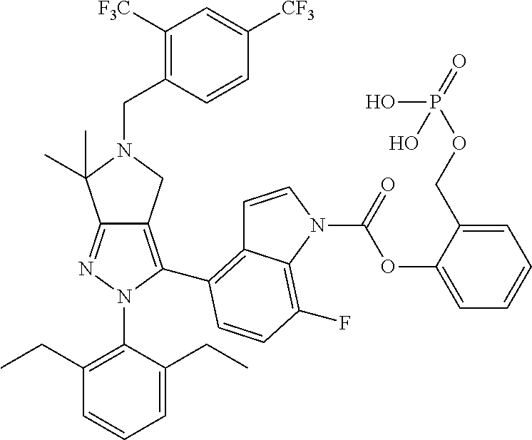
C(OC1=CC=CC=C1COP(=O)(O)O)(=O)N1C2=C(F)C=CC(C3=C4C(=NN3C3=C(CC)C=CC=C3CC)C(C)(C)N(CC3=C([F3C])C=C([CF3])C=C3)C4)=C2C=C1
